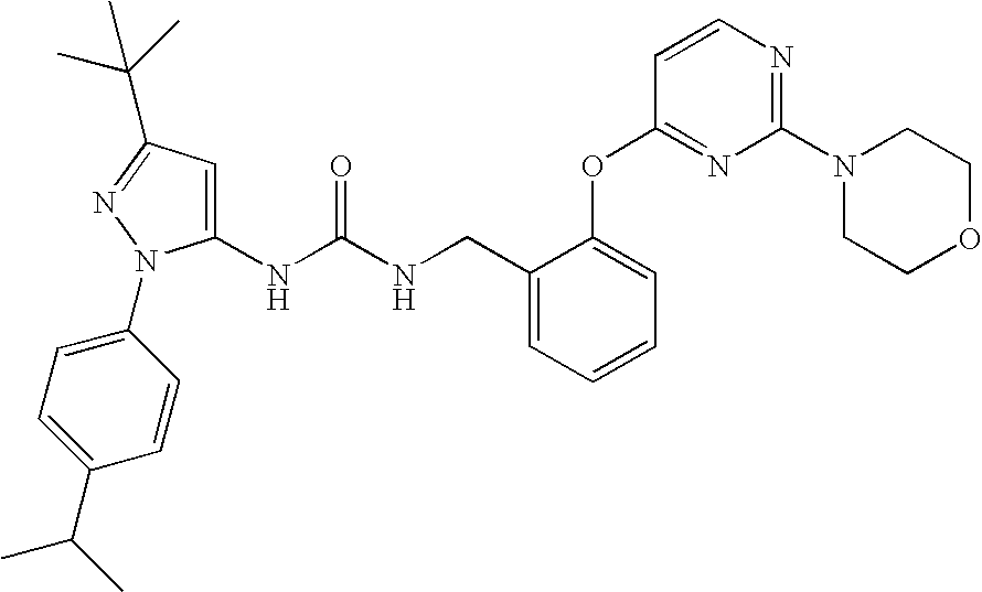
C1(NC(NCC2=CC=CC=C2OC2=NC(N3CCOCC3)=NC=C2)=O)=CC(C(C)(C)C)=NN1C1=CC=C(C(C)C)C=C1
